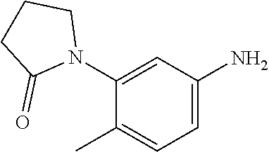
C1(N2CCCC2=O)=CC(N)=CC=C1C
